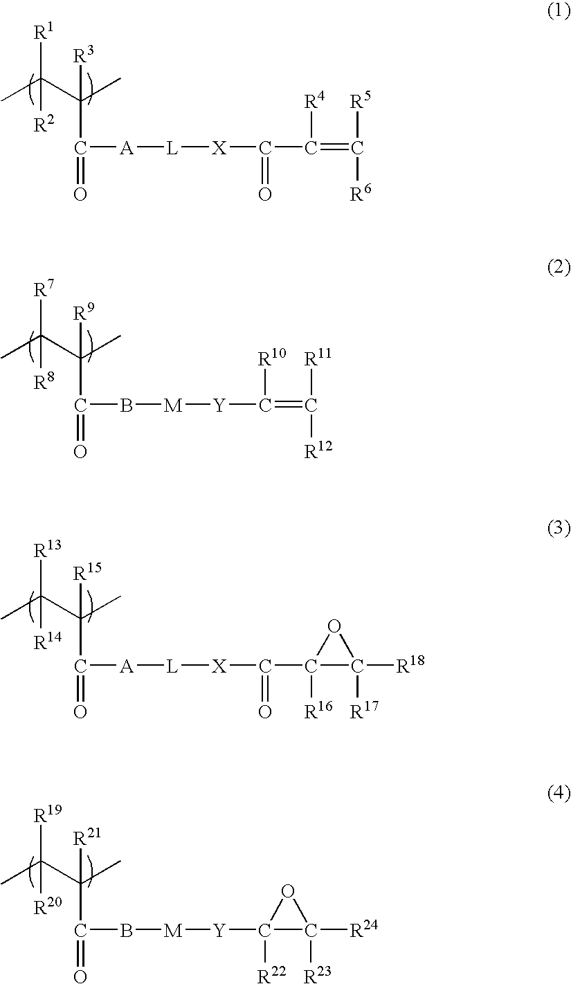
CC(C(C)(C(B[M][Y]C(=C([R11])[R12])[R10])=O)[R9])([R7])[R8].CC(C(C)(C([A][L][X]C(C1([R16])C([R18])([R17])O1)=O)=O)[R15])([R13])[R14].CC(C(C)(C(B[M][Y]C1([R22])C([R24])([R23])O1)=O)[R21])([R19])[R20].CC(C(C)(C([A][L][X]C(C(=C([R5])[R6])[R4])=O)=O)[R3])([R1])[R2]
